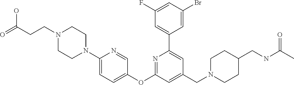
C1(F)=CC(Br)=CC(C2=CC(CN3CCC(CNC(C)=O)CC3)=CC(OC3=CC=C(N4CCN(CCC(=O)O)CC4)N=C3)=N2)=C1
